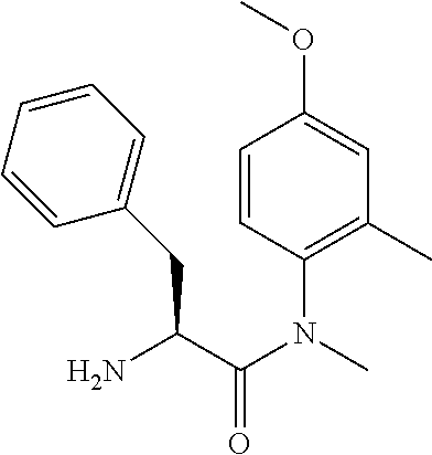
NC(C(N(C)C1=C(C)C=C(OC)C=C1)=O)CC1=CC=CC=C1
